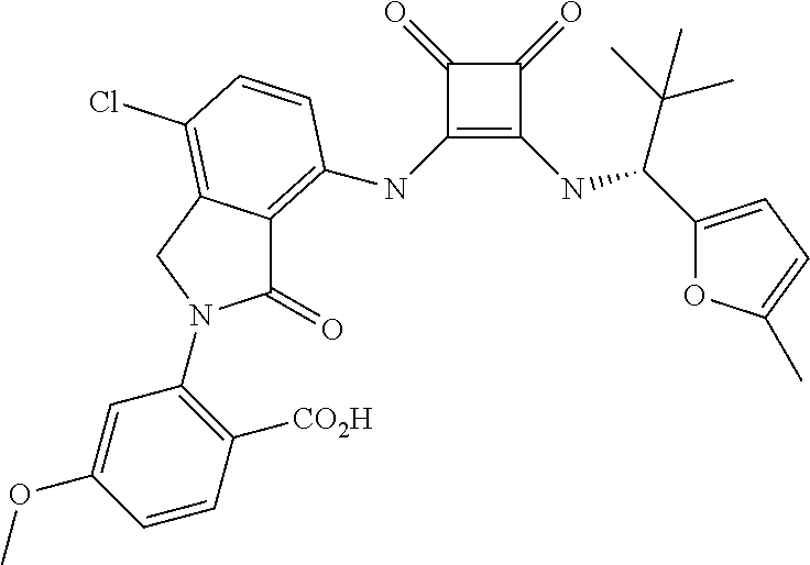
C1(=O)C(NC2=C3C(=O)N(C4=C([CO2H])C=CC(OC)=C4)CC3=C(Cl)C=C2)=C(NC(C(C)(C)C)C2=CC=C(C)O2)C1=O
